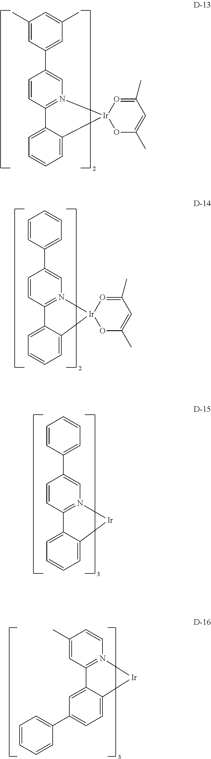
C1(C)=CC(C2=CN3=C(C=C2)C2=CC=CC=C2[Ir]32OC(C)=CC(C)=O2)=CC(C)=C1.C1=CC(C2=CN3=C(C=C2)C2=CC=CC=C2[Ir]32OC(C)=CC(C)=O2)=CC=C1.C1=CC(C2=CN3=C(C=C2)C2=CC=CC=C2[Ir]3)=CC=C1.C1(C)=CC2=N(C=C1)[Ir]C1=CC=C(C3=CC=CC=C3)C=C21
